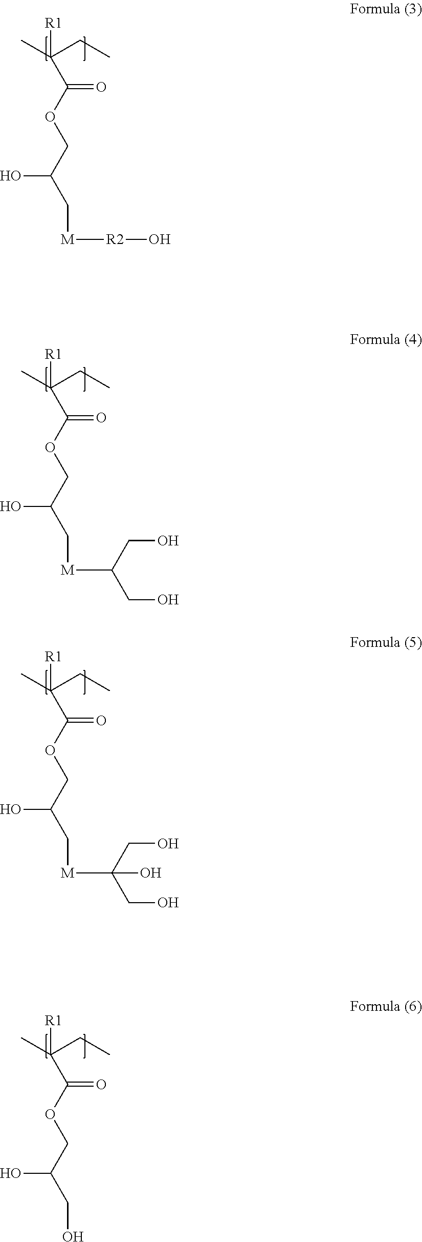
CC(CC)([R1])C(OCC(O)C[M][R2]O)=O.CC(CC)([R1])C(OCC(O)C[M]C(CO)CO)=O.CC(CC)([R1])C(OCC(O)C[M]C(CO)(CO)O)=O.CC(CC)([R1])C(OCC(O)CO)=O
